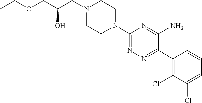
C1(N2CCN(CC(COCC)O)CC2)=NN=C(C2=C(Cl)C(Cl)=CC=C2)C(N)=N1
